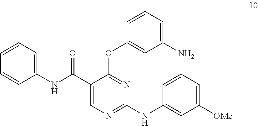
C1(N)=CC=CC(OC2=NC(NC3=CC([OMe])=CC=C3)=NC=C2C(=O)NC2=CC=CC=C2)=C1
